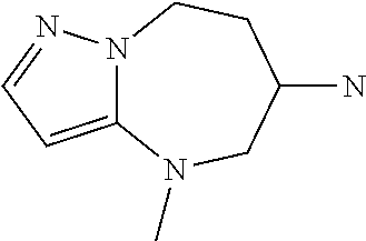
C12=CC=NN1CCC(N)CN2C
